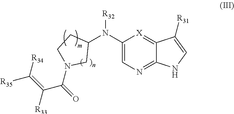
C1=C(N(C2CCN(C(=O)C(=C([R34])[R35])[R33])C2)[R32])[X]=C2C(=N1)NC=C2[R31]
